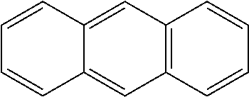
C12=C(C=CC=C1)C=C1C(=C2)C=CC=C1
